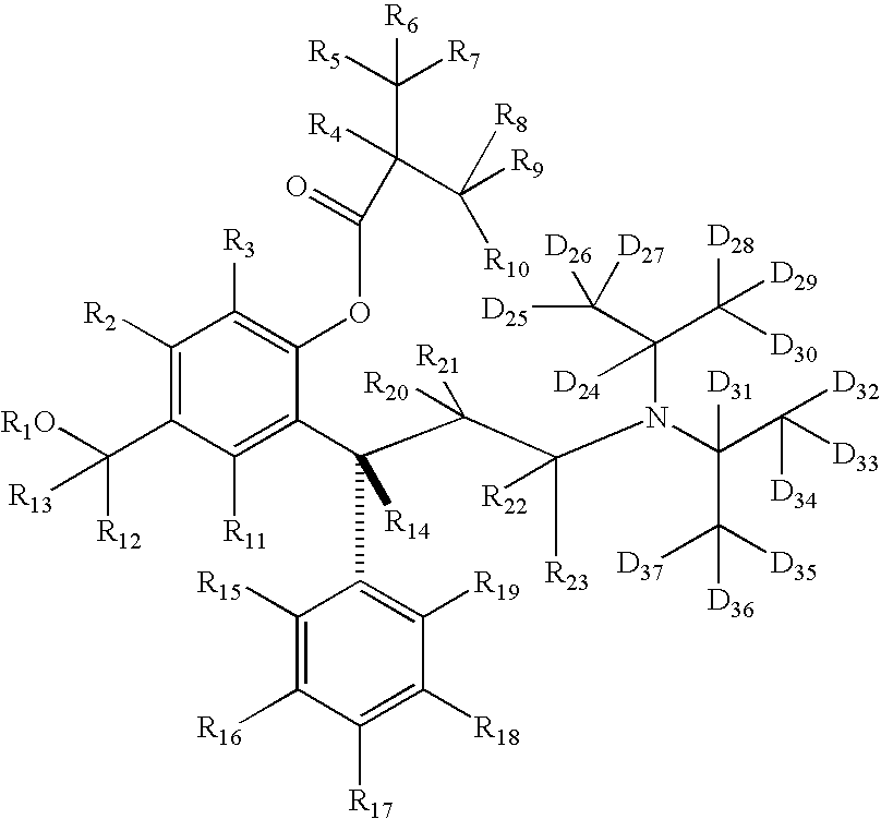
C1([R2])=C(C([R1O])([R12])[R13])C([R11])=C(C(C(C(N(C(C([D33])([D34])[D32])([D31])C([D35])([D37])[D36])C(C([D25])([D26])[D27])(C([D28])([D29])[D30])[D24])([R23])[R22])([R20])[R21])(C2=C([R19])C([R18])=C([R17])C([R16])=C2[R15])[R14])C(OC(=O)C([R4])(C([R9])([R8])[R10])C([R5])([R7])[R6])=C1[R3]
